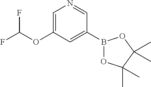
O(C1=CN=CC(B2OC(C)(C)C(C)(C)O2)=C1)C(F)F
